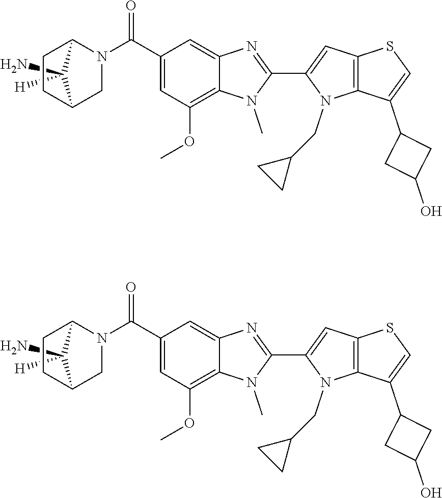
C1([H])(N)C2CCC1N(C(C1=CC(OC)=C3C(=C1)N=C(C1=CC4=C(N1CC1CC1)C(C1CC(O)C1)=CS4)N3C)=O)C2.C1([H])(N)C2CCC1N(C(C1=CC(OC)=C3C(=C1)N=C(C1=CC4=C(N1CC1CC1)C(C1CC(O)C1)=CS4)N3C)=O)C2
